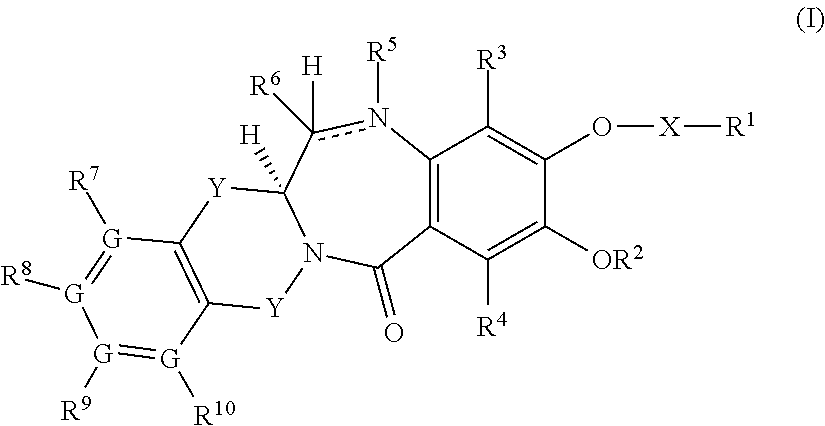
C12=C(C([R4])=C([OR2])C(O[X][R1])=C1[R3])C(=O)N1C([H])(c([H])([R6])n2[R5])[Y]C2=C([Y]1)[G]([R10])=[G]([R9])[G]([R8])=[G]2[R7]
